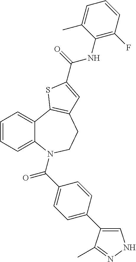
C1=CC=C2C(=C1)C1=C(CCN2C(C2=CC=C(C3=CNN=C3C)C=C2)=O)C=C(C(NC2=C(F)C=CC=C2C)=O)S1
